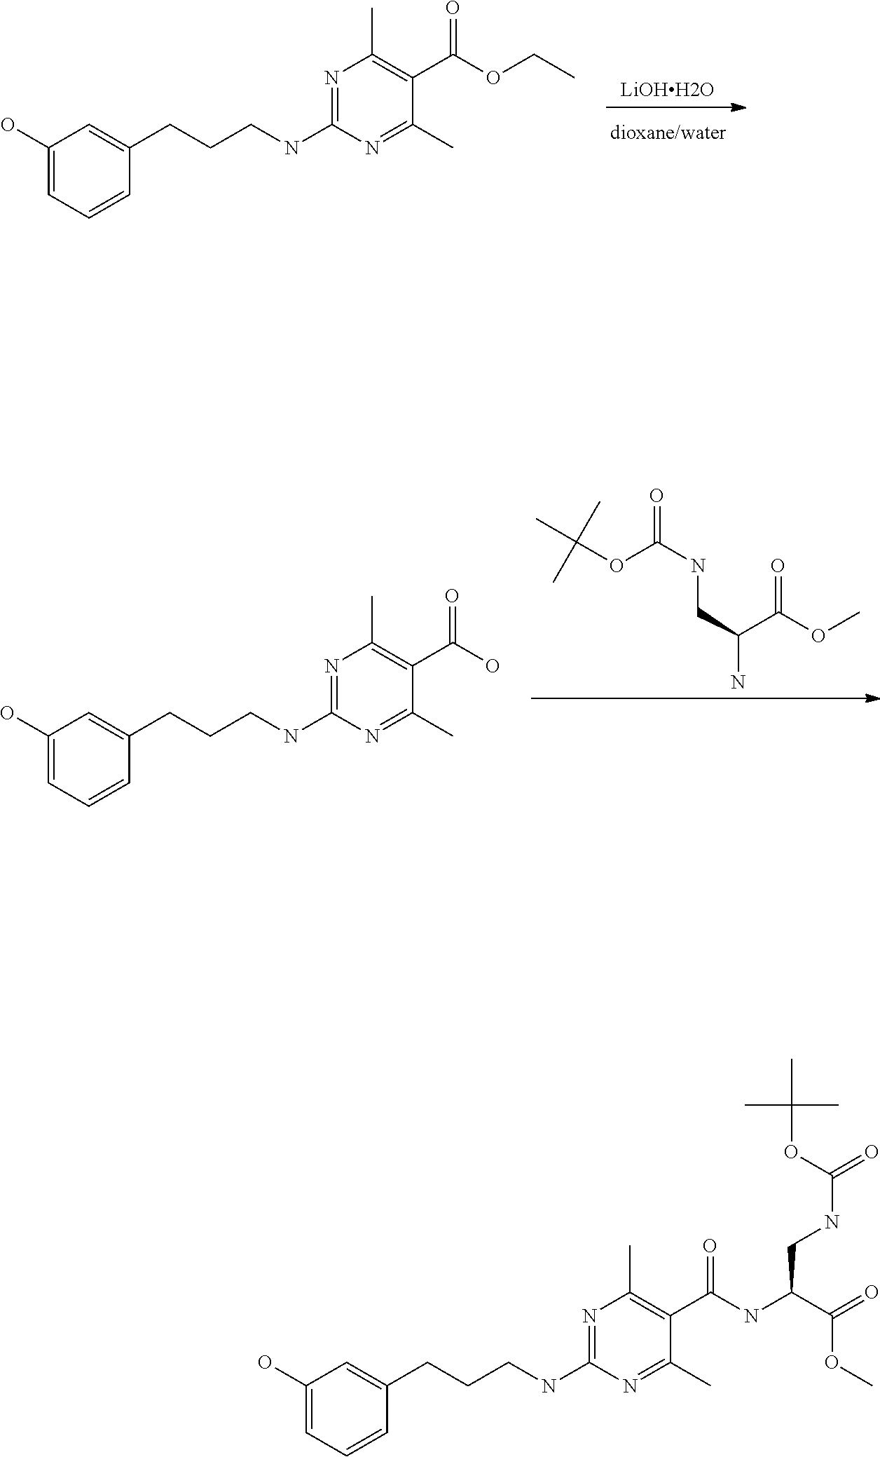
N1=C(NCCCC2=CC(O)=CC=C2)N=C(C)C(C(OCC)=O)=C1C.C(OC(NCC(N)C(OC)=O)=O)(C)(C)C.N1=C(NCCCC2=CC(O)=CC=C2)N=C(C)C(C(O)=O)=C1C.N1=C(NCCCC2=CC(O)=CC=C2)N=C(C)C(C(NC(C(=O)OC)CNC(=O)OC(C)(C)C)=O)=C1C
